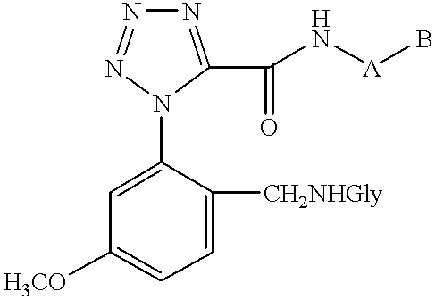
N1=C(C(N[A]B)=O)N(C2=CC([H3CO])=CC=C2[CH2NHGly])N=N1
